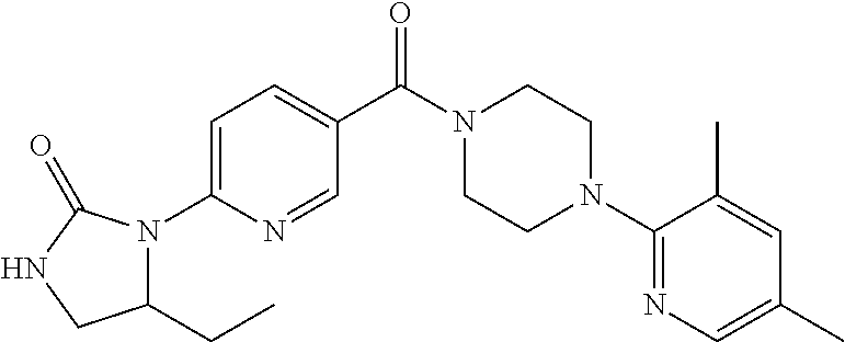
C1=C(N2C(CC)CNC2=O)N=CC(C(N2CCN(C3=NC=C(C)C=C3C)CC2)=O)=C1
